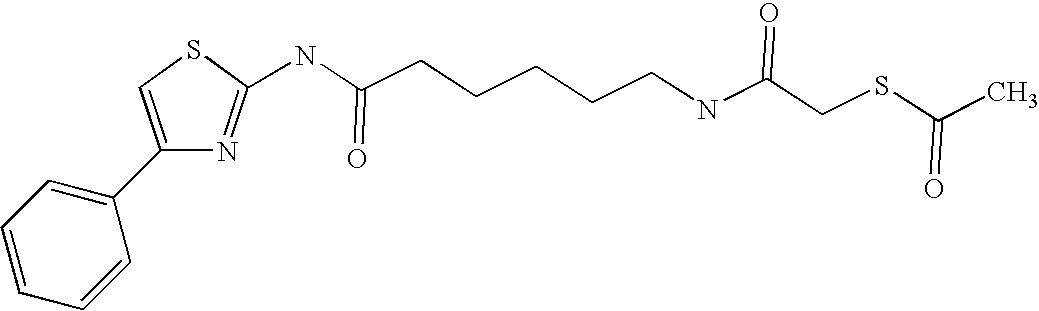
C1=CC=CC(C2=CSC(NC(CCCCCNC(CSC(C)=O)=O)=O)=N2)=C1
